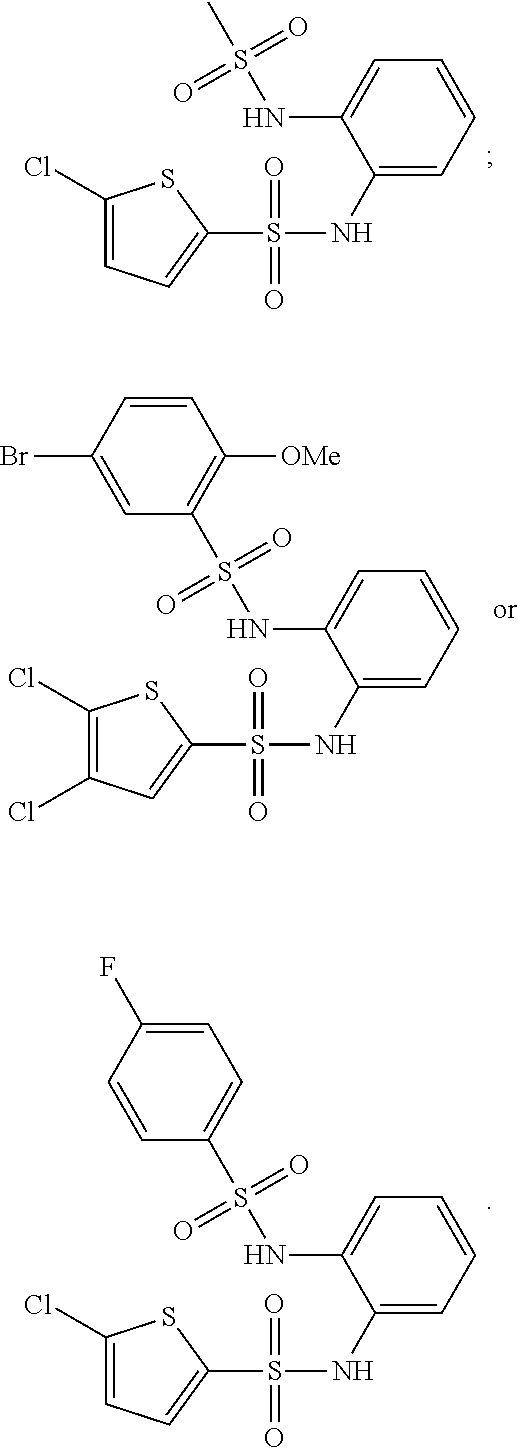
C1(S(NC2=CC=CC=C2NS(C)(=O)=O)(=O)=O)=CC=C(Cl)S1.C1(S(NC2=CC=CC=C2NS(C2=C([OMe])C=CC(Br)=C2)(=O)=O)(=O)=O)=CC(Cl)=C(Cl)S1.C1(S(NC2=CC=CC=C2NS(C2=CC=C(F)C=C2)(=O)=O)(=O)=O)=CC=C(Cl)S1
